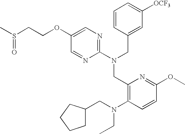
C1(N(CC2=CC([OCF3])=CC=C2)CC2=C(N(CC3CCCC3)CC)C=CC(OC)=N2)=NC=C(OCCS(C)=O)C=N1
